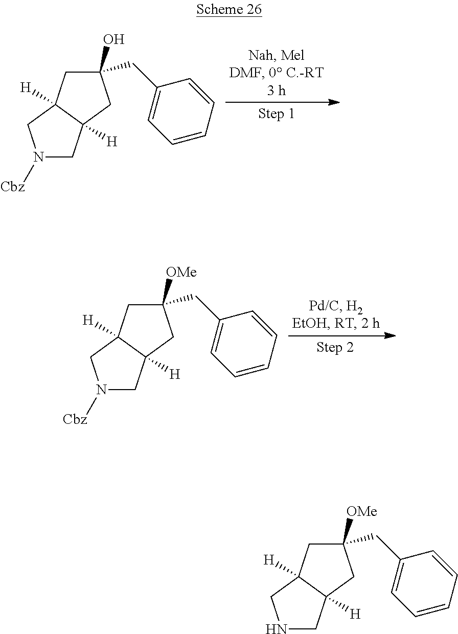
C1(O)(CC2=CC=CC=C2)CC2([H])C([H])(C1)CN([Cbz])C2.C1([OMe])(CC2=CC=CC=C2)CC2([H])C([H])(C1)CN([Cbz])C2.C1([OMe])(CC2=CC=CC=C2)CC2([H])C([H])(C1)CNC2
